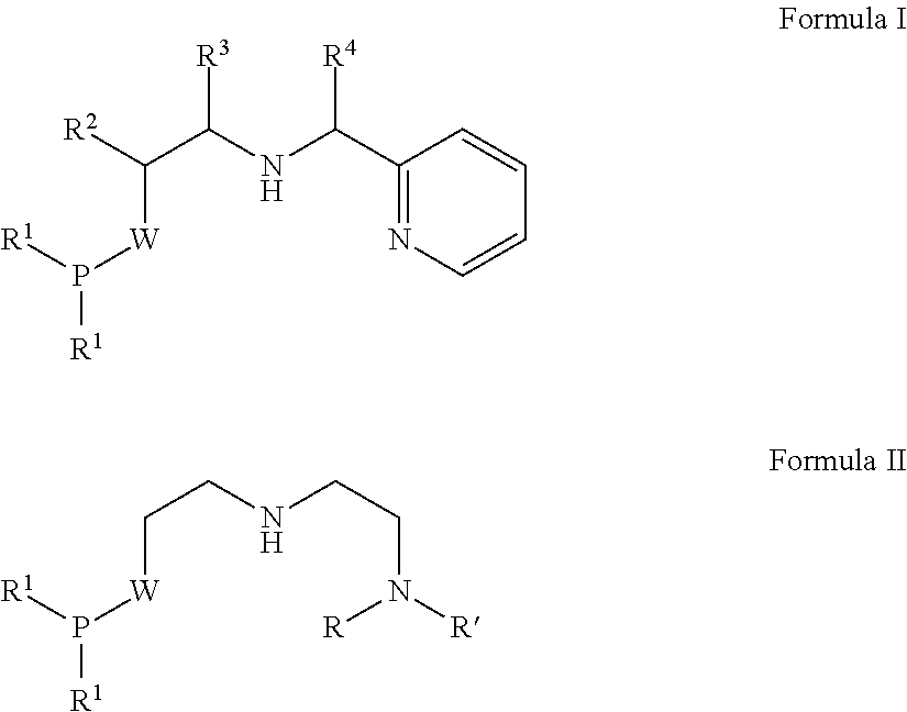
[R3]C(NC(C1=NC=CC=C1)[R4])C([R2])[W]P([R1])[R1].C(NCCN([R])[R])C[W]P([R1])[R1]
